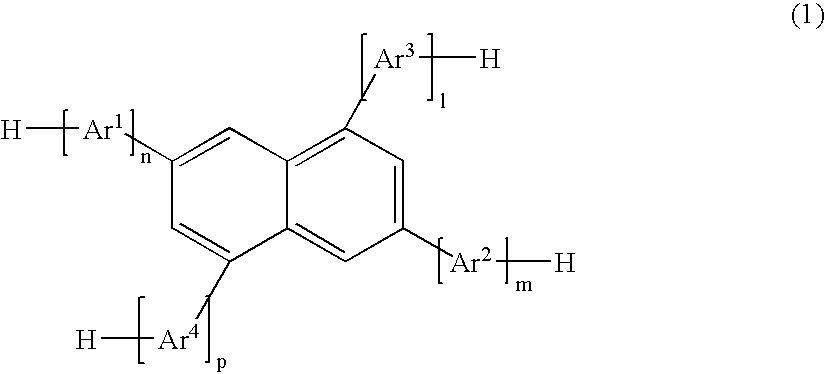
C12=C([Ar3][H])C=C([Ar2][H])C=C1C([Ar4][H])=CC([Ar1][H])=C2
